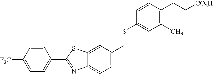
C1=CC([F3C])=CC=C1C1=NC2=CC=C(CSC3=CC(C)=C(CC[CO2H])C=C3)C=C2S1
